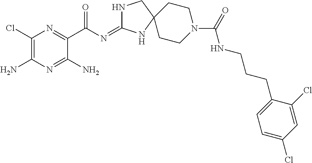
C1(Cl)=C(N)N=C(N)C(C(N=C2NCC3(N2)CCN(C(NCCCC2=CC=C(Cl)C=C2Cl)=O)CC3)=O)=N1
